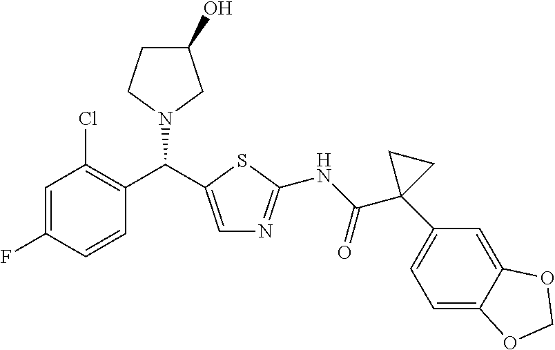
C1=C(F)C=CC(C(N2CC(O)CC2)C2=CN=C(NC(C3(C4=CC=C5C(=C4)OCO5)CC3)=O)S2)=C1Cl
